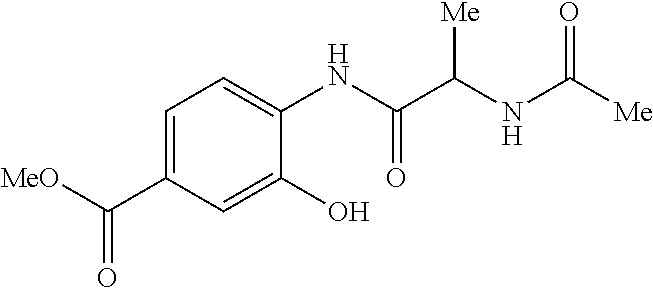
C1=C(C([MeO])=O)C=C(O)C(NC(C(NC([Me])=O)[Me])=O)=C1
